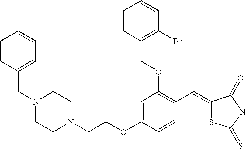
C1=CC(CN2CCN(CCOC3=CC(OCC4=C(Br)C=CC=C4)=C(C=C4SC(=S)NC4=O)C=C3)CC2)=CC=C1
